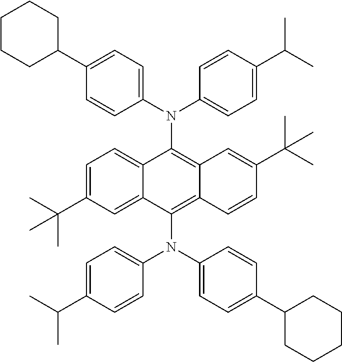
C1=C(C(C)(C)C)C=C2C(=C1)C(N(C1=CC=C(C3CCCCC3)C=C1)C1=CC=C(C(C)C)C=C1)=C1C(=C2N(C2=CC=C(C3CCCCC3)C=C2)C2=CC=C(C(C)C)C=C2)C=CC(C(C)(C)C)=C1
